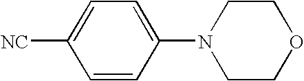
C1=CC(N2CCOCC2)=CC=C1[NC]
